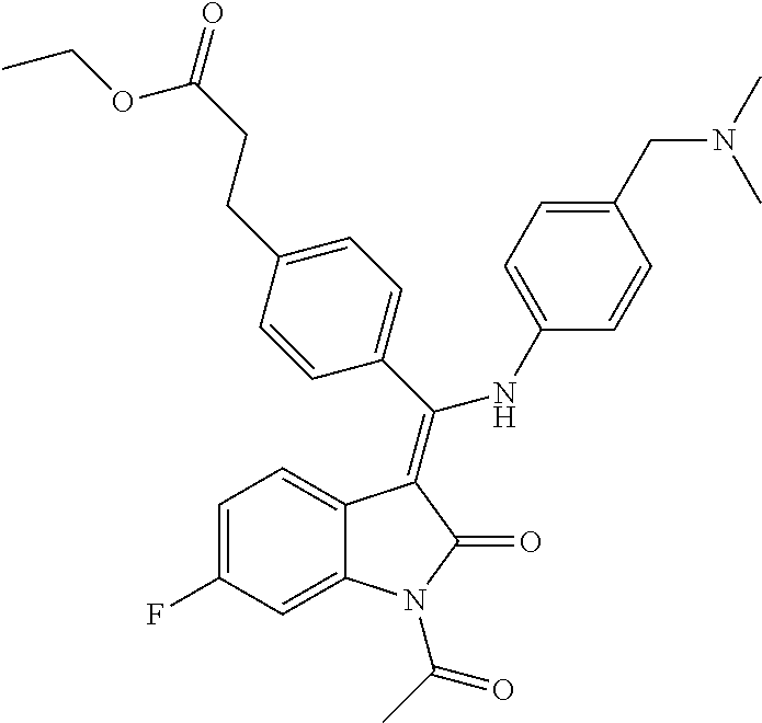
C1=C(F)C=C2C(=C1)C(=C(C1=CC=C(CCC(=O)OCC)C=C1)NC1=CC=C(CN(C)C)C=C1)C(=O)N2C(C)=O
